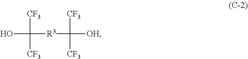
OC([R3]C([OH])([CF3])[CF3])([CF3])[CF3]
